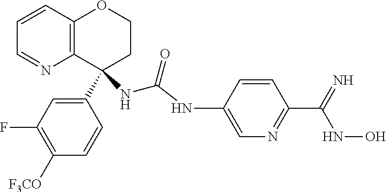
C1=CC2=C(N=C1)C(C1=CC(F)=C([F3CO])C=C1)(NC(NC1=CN=C(C(=N)NO)C=C1)=O)CCO2
